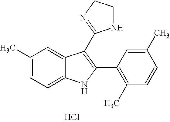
C1=C2C(=CC=C1C)NC(C1=C(C)C=CC(C)=C1)=C2C1=NCCN1.Cl
